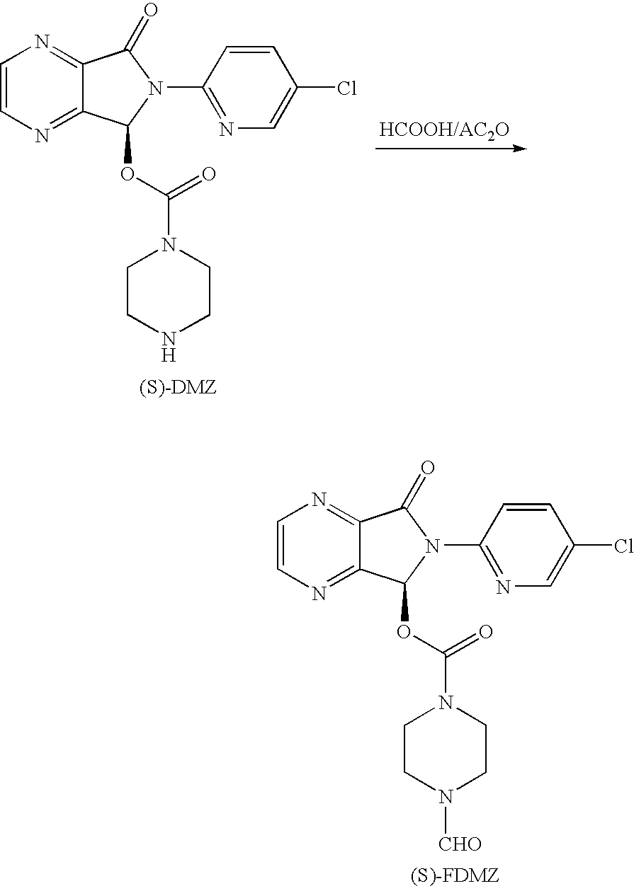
C1=CN=C2C(=N1)C(=O)N(C1=NC=C(Cl)C=C1)C2OC(=O)N1CCNCC1.C1=CN=C2C(=N1)C(=O)N(C1=NC=C(Cl)C=C1)C2OC(=O)N1CCN([CHO])CC1
